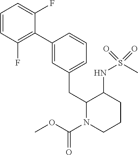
C1=CC(F)=C(C2=CC(CC3N(C(OC)=O)CCCC3NS(C)(=O)=O)=CC=C2)C(F)=C1
